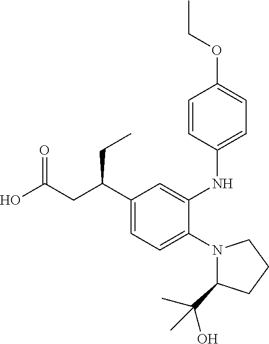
C1(C(CC(O)=O)CC)=CC=C(N2C(C(C)(O)C)CCC2)C(NC2=CC=C(OCC)C=C2)=C1
